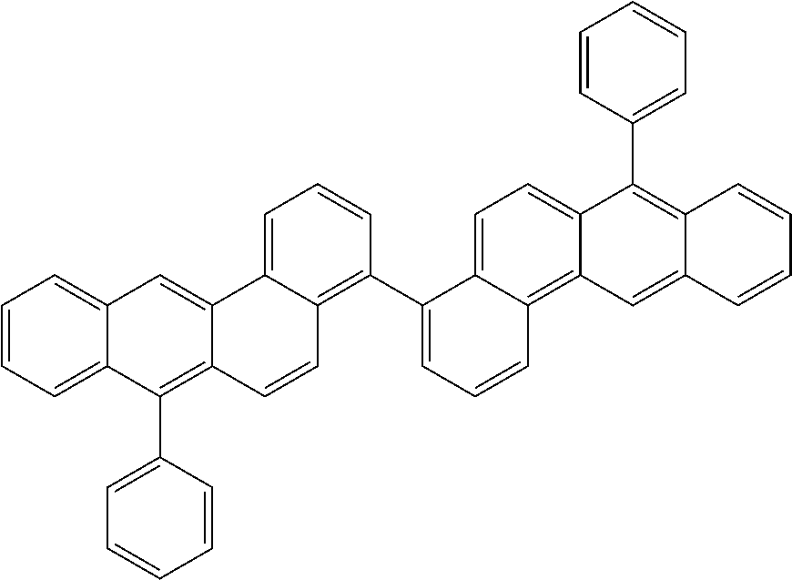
C1=CC=CC2=CC3=C4C(=CC=C3C(C3=CC=CC=C3)=C12)C(C1=C2C(=CC=C1)C1=CC3=CC=CC=C3C(C3=CC=CC=C3)=C1C=C2)=CC=C4
